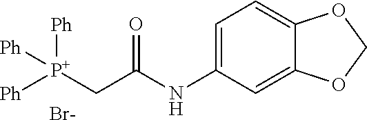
C1=C(NC(C[P+]([Ph])([Ph])[Ph])=O)C=C2C(=C1)OCO2.[Br-]
